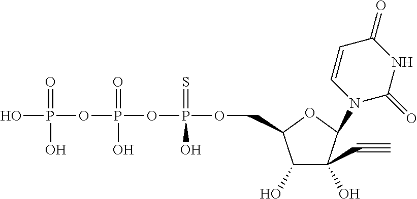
C1(O)C(O)(C#C)C(N2C(=O)NC(=O)C=C2)OC1COP(OP(OP(O)(=O)O)(=O)O)(=S)O
